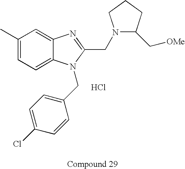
C1(C)=CC=C2C(=C1)N=C(CN1C(C[OMe])CCC1)N2CC1=CC=C(Cl)C=C1.Cl
